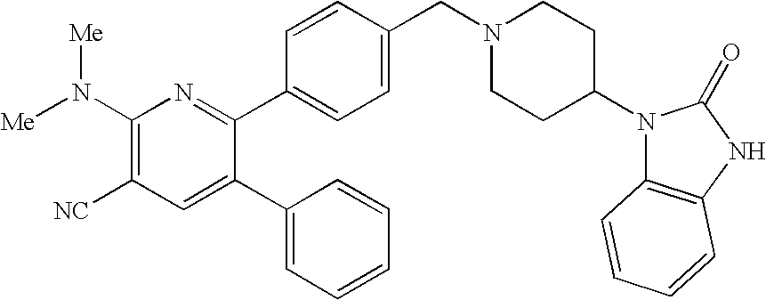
C1(N([Me])[Me])=C([NC])C=C(C2=CC=CC=C2)C(C2=CC=C(CN3CCC(N4C5=C(NC4=O)C=CC=C5)CC3)C=C2)=N1
